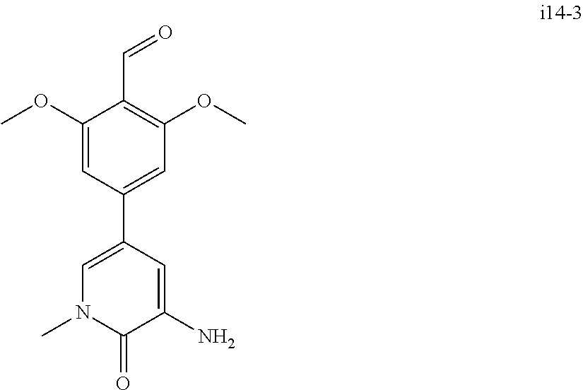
C1(OC)=CC(C2=CN(C)C(=O)C(N)=C2)=CC(OC)=C1C=O
